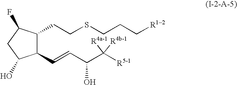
C1(C=CC(C([R5-1])([R4a-1])[R4b-1])O)C(CCSCCC[R12])C(F)CC1O
